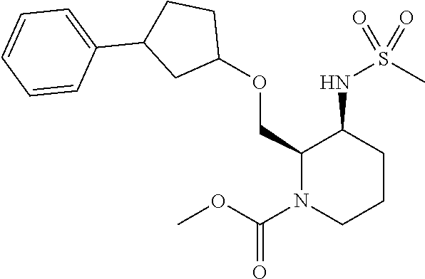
O(CC1N(C(OC)=O)CCCC1NS(C)(=O)=O)C1CCC(C2=CC=CC=C2)C1
